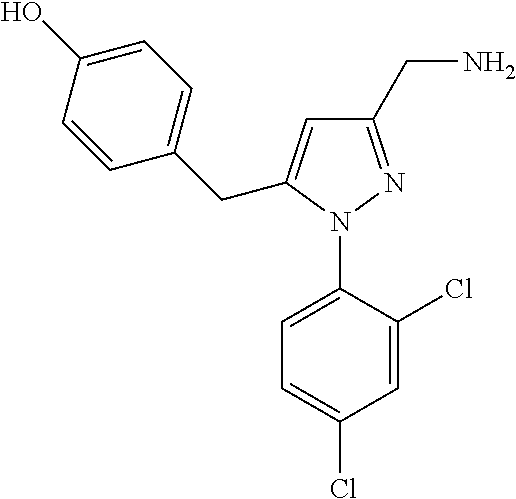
C1=C(N2N=C(CN)C=C2CC2=CC=C(O)C=C2)C(Cl)=CC(Cl)=C1
